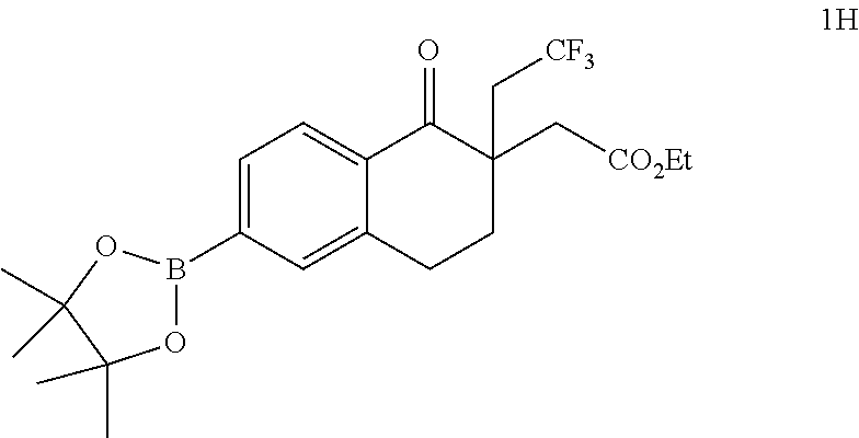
C1=C(B2OC(C)(C)C(C)(C)O2)C=C2C(=C1)C(=O)C(C[CO2Et])(C[CF3])CC2
